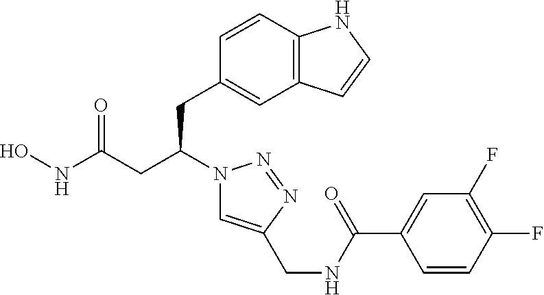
C12=C(C=CC(CC(CC(NO)=O)N3C=C(CNC(C4=CC(F)=C(F)C=C4)=O)N=N3)=C1)NC=C2
